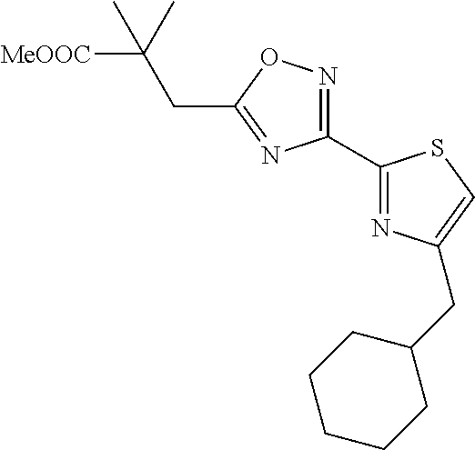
C1(C2=NC(CC3CCCCC3)=CS2)=NOC(CC([MeOOC])(C)C)=N1
